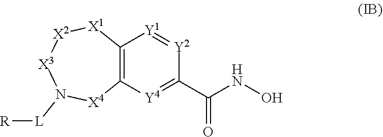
N1([L][R])[X4]C2=C([X1][X2][X3]1)[Y1]=[Y2]C(C(NO)=O)=[Y4]2
